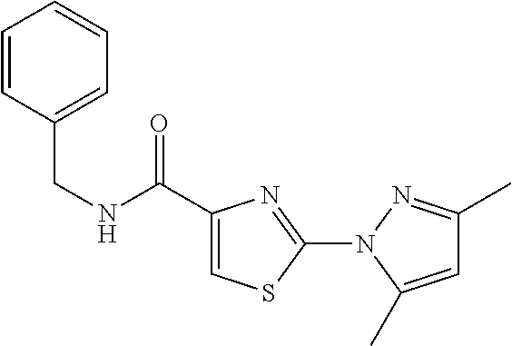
C1=CC(CNC(C2=CSC(N3N=C(C)C=C3C)=N2)=O)=CC=C1
